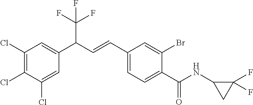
C1(Cl)=C(Cl)C(Cl)=CC(C(C=CC2=CC=C(C(NC3CC3(F)F)=O)C(Br)=C2)C(F)(F)F)=C1
